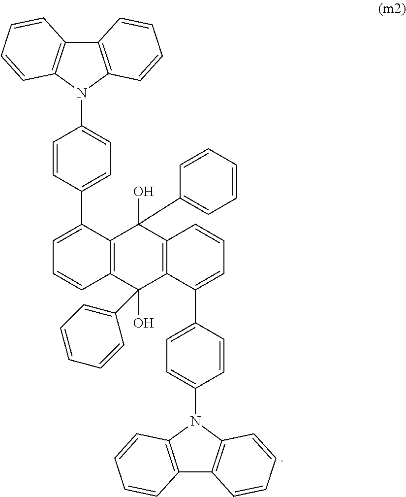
C1=CC2=C(C(C3=CC=C(N4C5=C(C=CC=C5)C5=C4C=CC=C5)C=C3)=C1)C(O)(C1=CC=CC=C1)C1=C(C2(O)C2=CC=CC=C2)C(C2=CC=C(N3C4=C(C=CC=C4)C4=C3C=CC=C4)C=C2)=CC=C1
